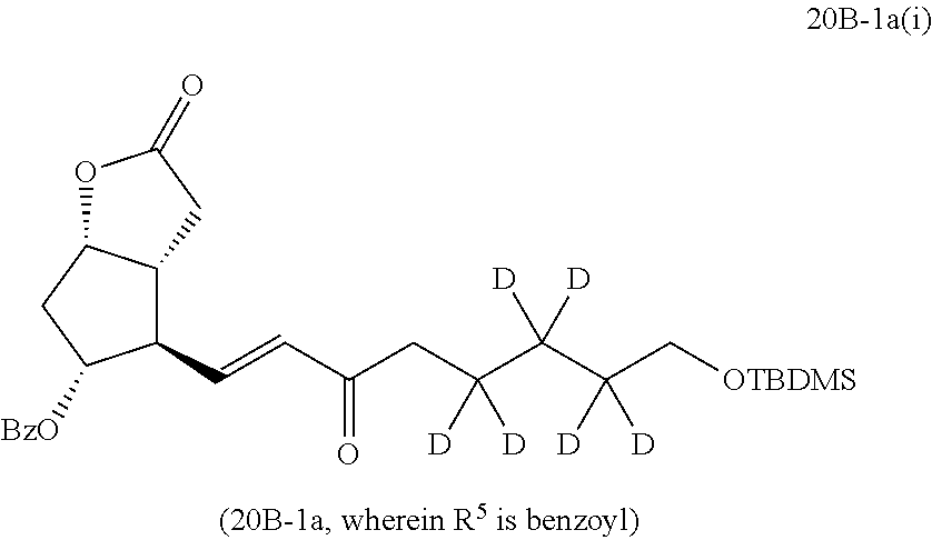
C(CC(C(C(C[OTBDMS])([D])[D])([D])[D])([D])[D])(C=CC1C2C(CC1[BzO])OC(=O)C2)=O
